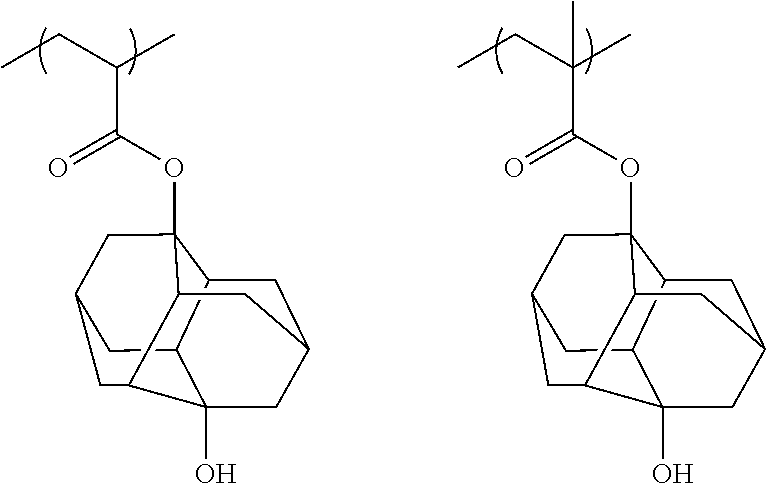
CCC(C)C(OC12C3C4C5(O)C(CC(C1)C4)C2CC(C3)C5)=O.CCC(C)(C(OC12C3C4C5(O)C(CC(C1)C4)C2CC(C3)C5)=O)C
